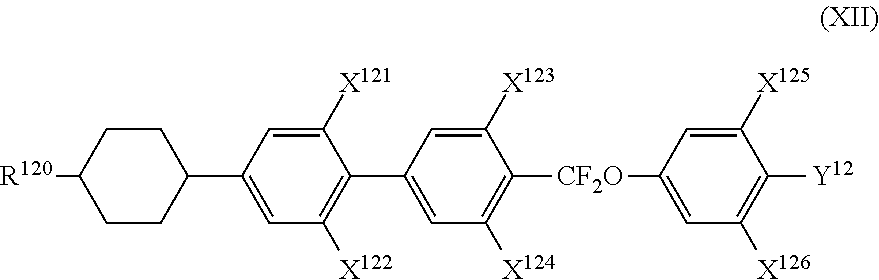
C1(C2=CC([X122])=C(C3=CC([X124])=C([CF2O]C4=CC([X126])=C([Y12])C([X125])=C4)C([X123])=C3)C([X121])=C2)CCC([R120])CC1
